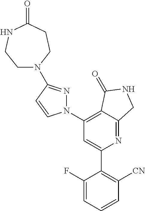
C1(C2=C([CN])C=CC=C2F)=CC(N2N=C(N3CCNC(=O)CC3)C=C2)=C2C(=N1)CNC2=O
